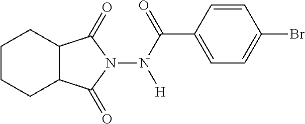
C1=CC(C(=O)N([H])N2C(=O)C3CCCCC3C2=O)=CC=C1Br
